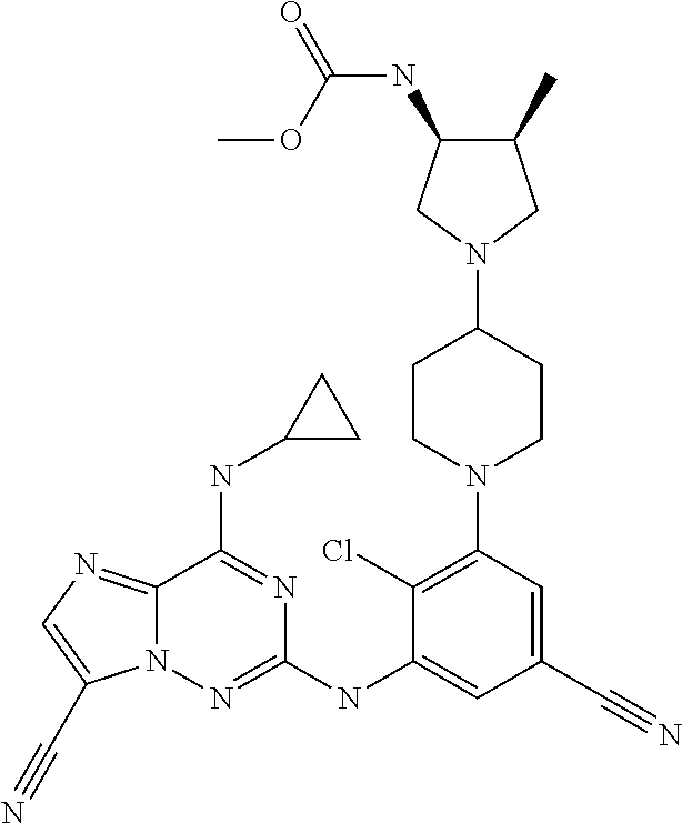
C12=NC=C(C#N)N1N=C(NC1=CC(C#N)=CC(N3CCC(N4CC(C)C(NC(OC)=O)C4)CC3)=C1Cl)N=C2NC1CC1
